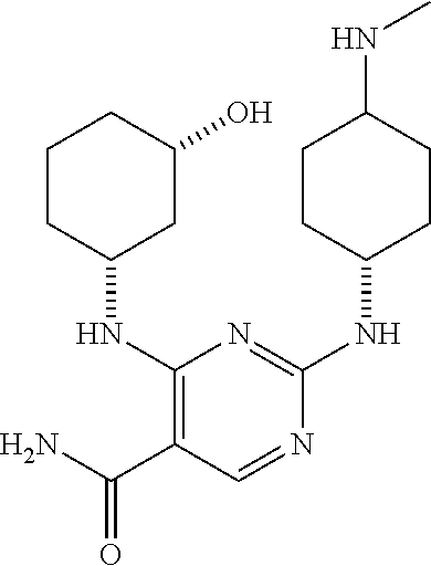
C1CC(NC2=NC(NC3CC(O)CCC3)=C(C(N)=O)C=N2)CCC1NC
